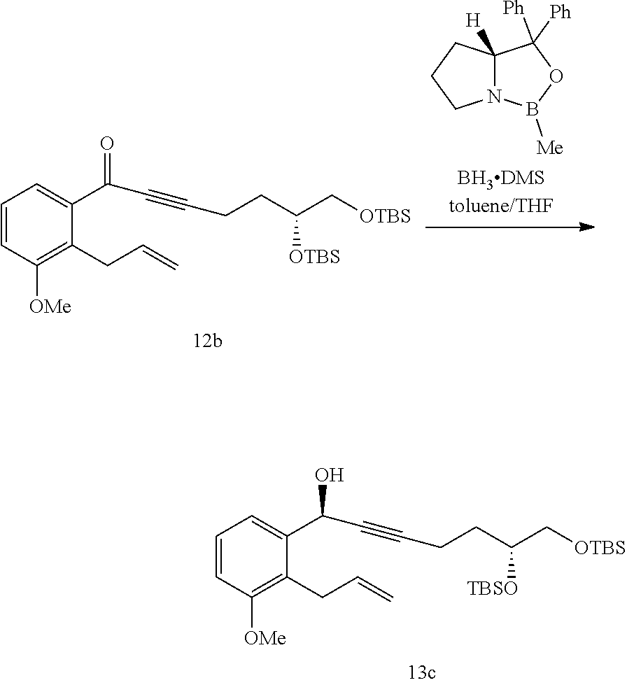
[OTBS]CC(CCC#CC(C1=CC=CC([OMe])=C1CC=C)=O)[OTBS].C12([H])N(B([Me])OC1([Ph])[Ph])CCC2.[OTBS]CC(CCC#CC(C1=CC=CC([OMe])=C1CC=C)O)[TBSO]
